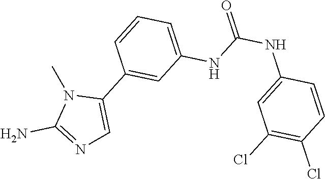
CN1C(N)=NC=C1C1=CC(NC(NC2=CC(Cl)=C(Cl)C=C2)=O)=CC=C1
